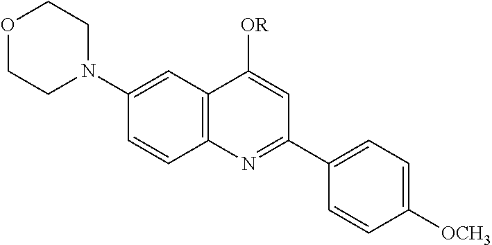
C12=C(C=C(N3CCOCC3)C=C1)C([OR])=CC(C1=CC=C([OCH3])C=C1)=N2
